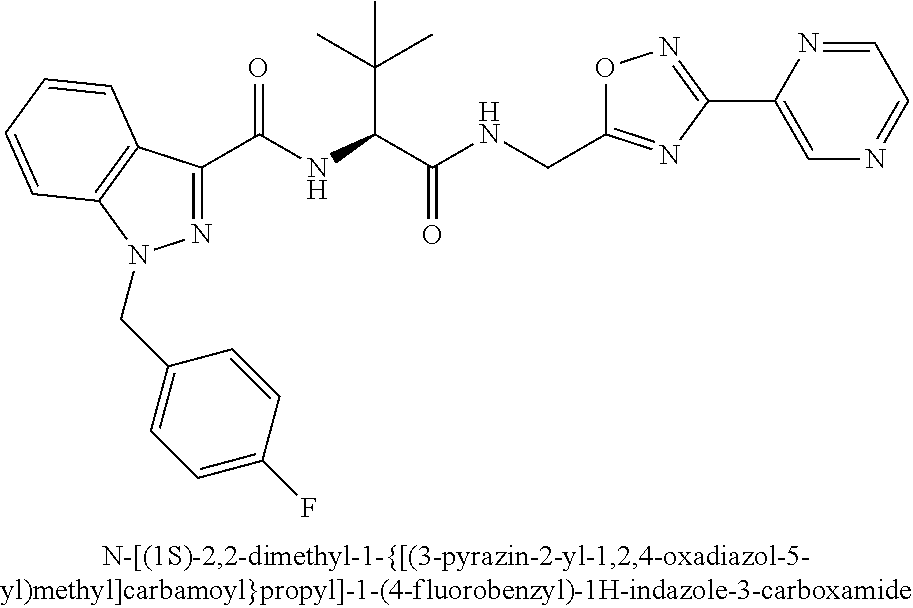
C(=O)(NC(C(C)(C)C)C(=O)NCC1=NC(C2=CN=CC=N2)=NO1)C1=NN(CC2=CC=C(F)C=C2)C2=C1C=CC=C2
